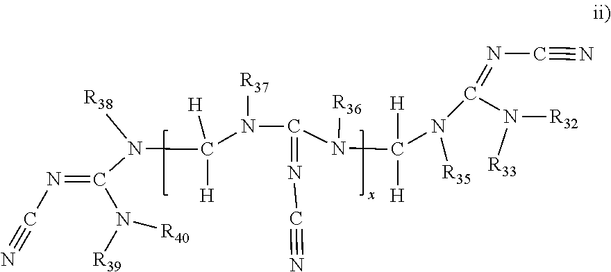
N(=C(N([R37])C([H])(N([R38])C(N([R39])[R40])=NC#N)[H])N(CC([H])([H])N(C(=NC#N)N([R32])[R33])[R35])[R36])C#N
